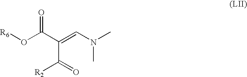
O(C(C(C(=O)[R2])=CN(C)C)=O)[R6]
